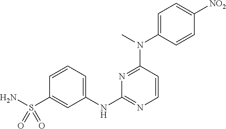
C1=C(N(C)C2=NC(NC3=CC=CC(S(N)(=O)=O)=C3)=NC=C2)C=CC([NO2])=C1
